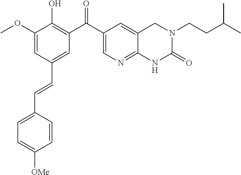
C1(OC)=CC(C=CC2=CC=C([OMe])C=C2)=CC(C(C2=CN=C3C(=C2)CN(CCC(C)C)C(=O)N3)=O)=C1O
